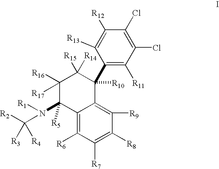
C12=C([R6])C([R7])=C([R8])C([R9])=C1C(C1=C([R11])C(Cl)=C(Cl)C([R12])=C1[R13])([R10])C([R15])([R14])C([R16])([R17])C2(N(C([R2])([R3])[R4])[R1])[R5]
